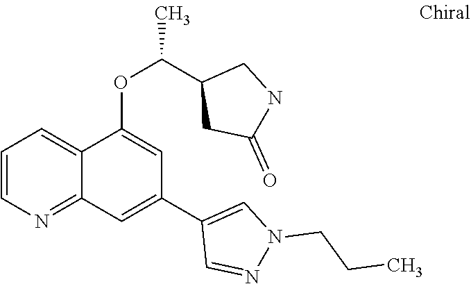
C1=CN=C2C(=C1)C(OC(C1CC(=O)NC1)C)=CC(C1=CN(CCC)N=C1)=C2
